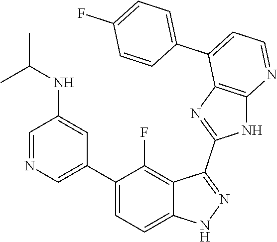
C1=NC=C(C2=CC=C3C(=C2F)C(C2=NC4=C(N2)N=CC=C4C2=CC=C(F)C=C2)=NN3)C=C1NC(C)C
